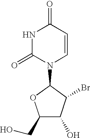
C1(CO)C(O)C(Br)C(N2C=CC(=O)NC2=O)O1
